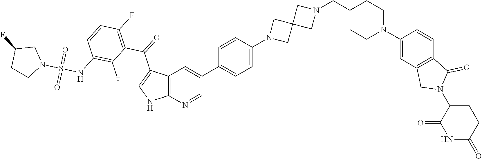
C12=C(N=CC(C3=CC=C(N4CC5(C4)CN(CC4CCN(C6=CC7=C(C=C6)C(=O)N(C6C(=O)NC(=O)CC6)C7)CC4)C5)C=C3)=C1)NC=C2C(=O)C1=C(F)C=CC(NS(N2CC(F)CC2)(=O)=O)=C1F
